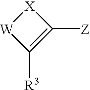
C1([R3])=C([Z])[X][W]1
